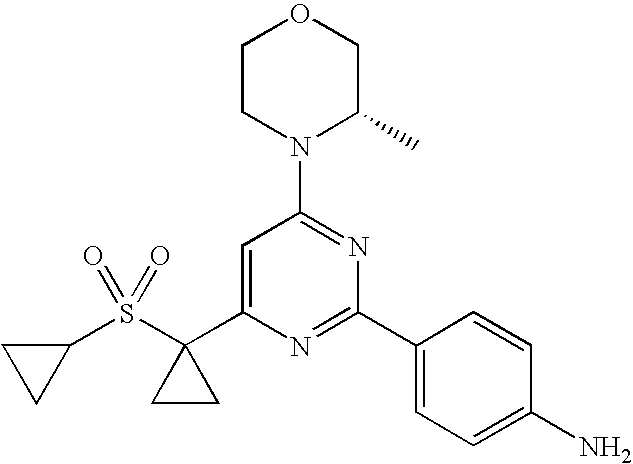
C1(S(C2(C3=CC(N4C(C)COCC4)=NC(C4=CC=C(N)C=C4)=N3)CC2)(=O)=O)CC1
